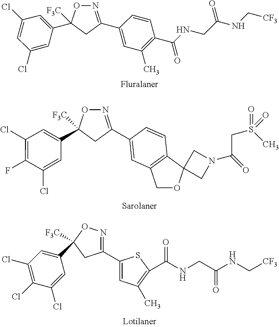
C(CNC(C1=C(C)C=C(C2=NOC(C3=CC(Cl)=CC(Cl)=C3)([F3C])C2)C=C1)=O)(=O)NC[CF3].C1(C2([F3C])ON=C(C3=CC4=C(C5(OC4)CN(C(=O)CS(=O)(=O)C)C5)C=C3)C2)=CC(Cl)=C(F)C(Cl)=C1.C1(C2=NOC(C3=CC(Cl)=C(Cl)C(Cl)=C3)([F3C])C2)=CC(C)=C(C(NCC(NC[CF3])=O)=O)S1
